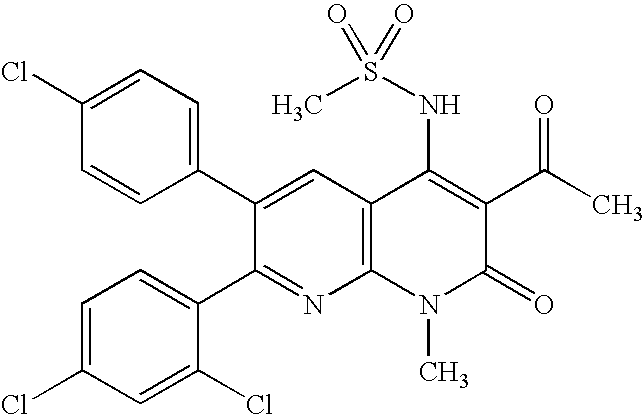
C1(Cl)=CC=C(C2=CC3=C(N=C2C2=CC=C(Cl)C=C2Cl)N(C)C(=O)C(C(C)=O)=C3NS(C)(=O)=O)C=C1
